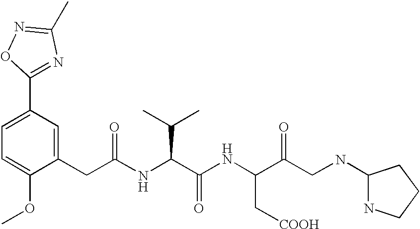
C1=C(OC)C(CC(NC(C(NC(C(CNC2NCCC2)=O)C[COOH])=O)C(C)C)=O)=CC(C2=NC(C)=NO2)=C1
